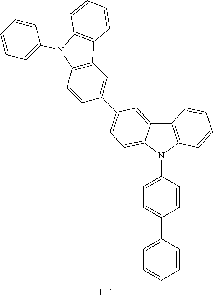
C12=C(N(C3=CC=C(C4=CC=CC=C4)C=C3)C3=CC=C(C4=CC5=C(C=C4)N(C4=CC=CC=C4)C4=C5C=CC=C4)C=C13)C=CC=C2.[H]
